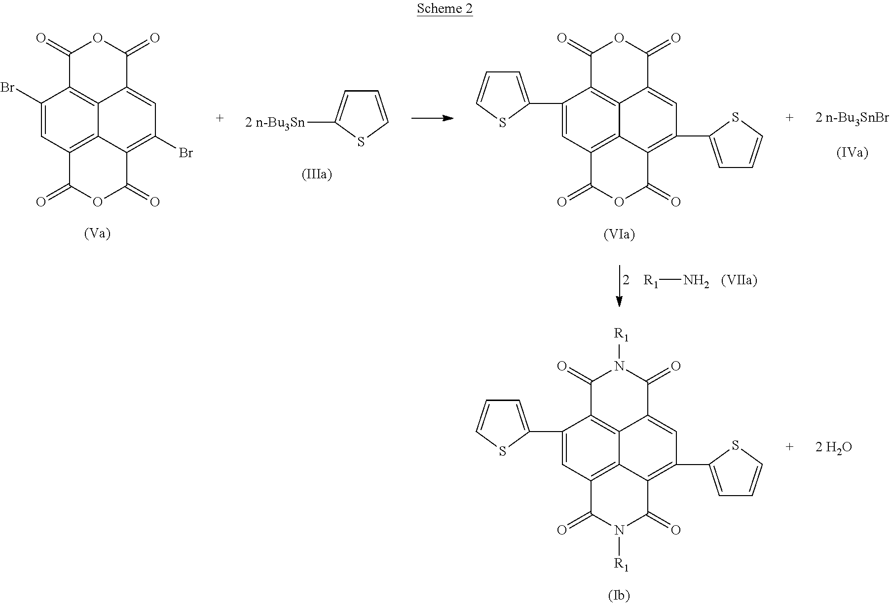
C1(Br)=CC2=C3C4=C1C(=O)OC(=O)C4=CC(Br)=C3C(=O)OC2=O.C1=CSC([2 n-Bu3Sn])=C1.C1(C2=CC=CS2)=CC2=C3C4=C1C(=O)OC(=O)C4=CC(C1=CC=CS1)=C3C(=O)OC2=O.[2 n-Bu3SnBr].[R1]N.C1(C2=CC=CS2)=CC2=C3C4=C1C(=O)N([R1])C(=O)C4=CC(C1=CC=CS1)=C3C(=O)N([R1])C2=O.[2 H2O]
